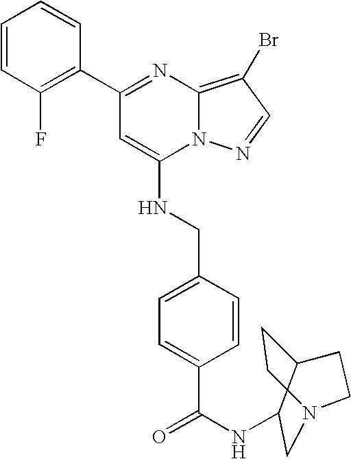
C1(C2=NC3=C(Br)C=NN3C(NCC3=CC=C(C(=O)NC4CN5CCC4CC5)C=C3)=C2)=C(F)C=CC=C1
